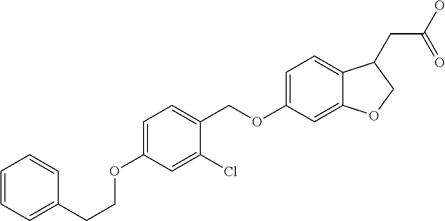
C1=C(OCCC2=CC=CC=C2)C=C(Cl)C(COC2=CC=C3C(=C2)OCC3CC(O)=O)=C1
